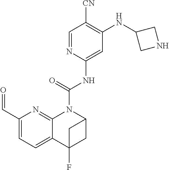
C1(C=O)=CC=C2C(=N1)N(C(NC1=CC(NC3CNC3)=C([CN])C=N1)=O)C1CC2(F)C1
